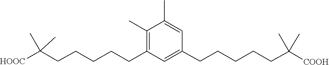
C1(C)=CC(CCCCCC(C)(C)[COOH])=CC(CCCCCC(C)(C)[HOOC])=C1C
